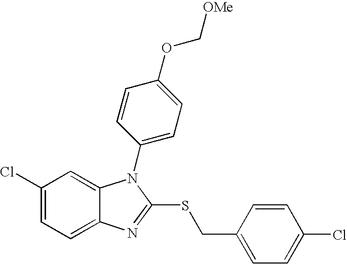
C1(Cl)=CC=C2C(=C1)N(C1=CC=C(OC[OMe])C=C1)C(SCC1=CC=C(Cl)C=C1)=N2
